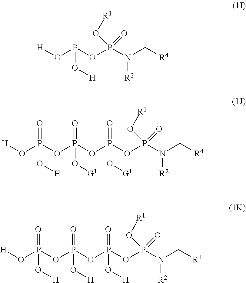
[H]OP(OP(N(C[R4])[R2])(O[R1])=O)O[H].P(OP(N(C[R4])[R2])(O[R1])=O)(=O)(O[G1])OP(=O)(O[G1])OP(O[H])(=O)O[H].P(OP(N(C[R4])[R2])(O[R1])=O)(=O)(O[H])OP(=O)(O[H])OP(O[H])(=O)O[H]
